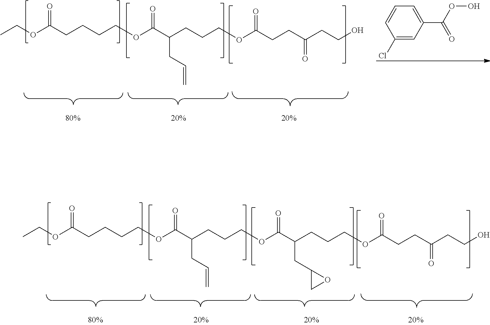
CCOC(CCCCOC(C(CCCOC(CCC(CCO)=O)=O)CC=C)=O)=O.C1(C(OO)=O)=CC=CC(Cl)=C1.CCOC(CCCCOC(C(CCCOC(C(CCCOC(CCC(CCO)=O)=O)CC1CO1)=O)CC=C)=O)=O
